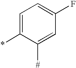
C1=C(*)C([#])=CC(F)=C1
